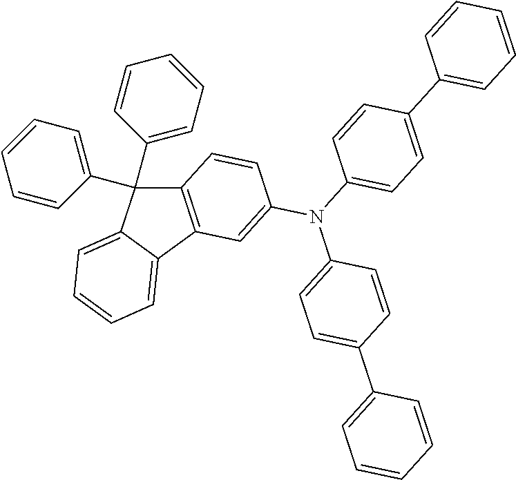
C12=C(C3=CC=CC=C3C1(C1=CC=CC=C1)C1=CC=CC=C1)C=C(N(C1=CC=C(C3=CC=CC=C3)C=C1)C1=CC=C(C3=CC=CC=C3)C=C1)C=C2
